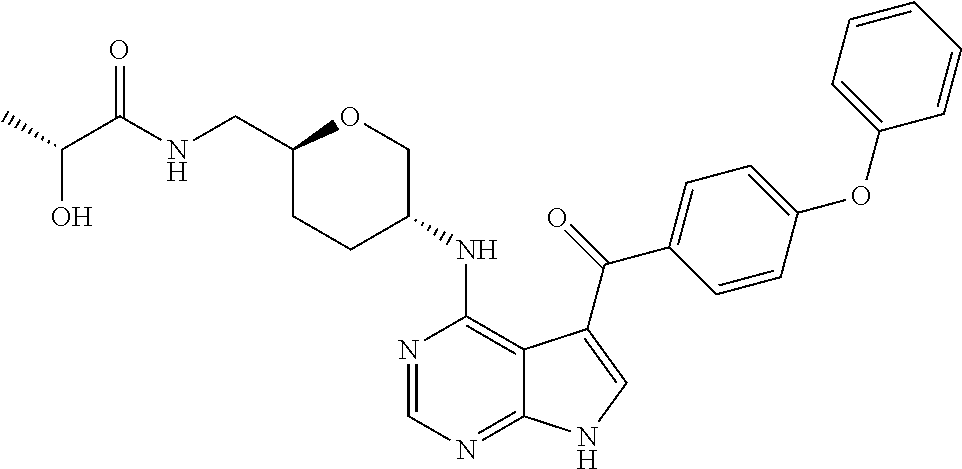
C1(CNC(C(O)C)=O)CCC(NC2=C3C(=NC=N2)NC=C3C(=O)C2=CC=C(OC3=CC=CC=C3)C=C2)CO1
